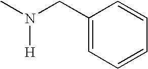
C1(CN(C)[H])=CC=CC=C1
